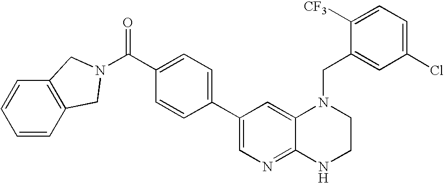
C1=CC(C2=CN=C3C(=C2)N(CC2=CC(Cl)=CC=C2[CF3])CCN3)=CC=C1C(=O)N1CC2=C(C=CC=C2)C1
